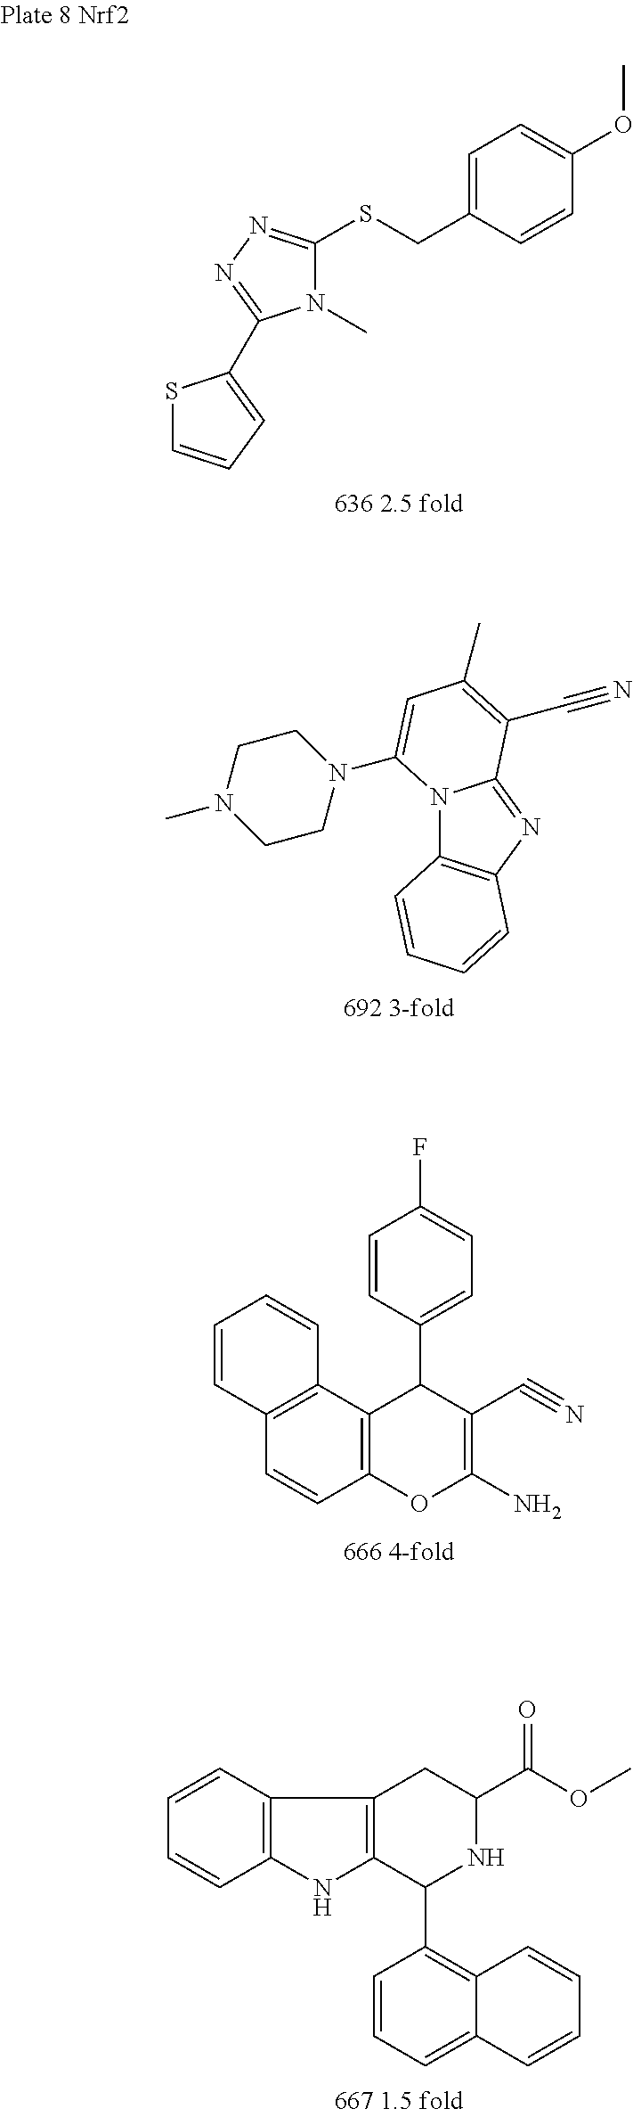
C1=C(CSC2=NN=C(C3=CC=CS3)N2C)C=CC(OC)=C1.C1N(C)CCN(C2=CC(C)=C(C#N)C3=NC4=C(N32)C=CC=C4)C1.C1=CC2=C(C=C1)C1=C(C=C2)OC(N)=C(C#N)C1C1=CC=C(F)C=C1.C1=CC2=C(C=C1)NC1=C2CC(C(OC)=O)NC1C1=C2C(=CC=C1)C=CC=C2
